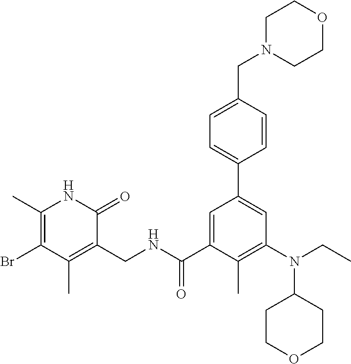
C1N(CC2=CC=C(C3=CC(N(CC)C4CCOCC4)=C(C)C(C(NCC4=C(C)C(Br)=C(C)NC4=O)=O)=C3)C=C2)CCOC1
